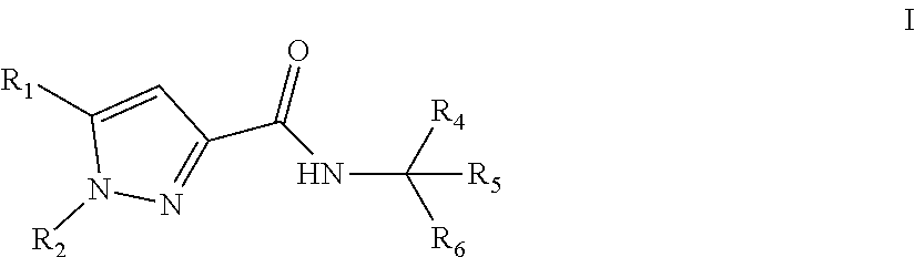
[R1]C1=CC(C(=O)NC([R4])([R6])[R5])=NN1[R2]
